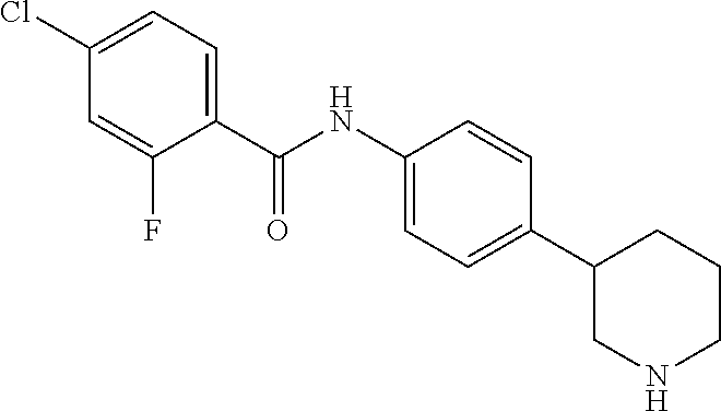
C1(NC(C2=CC=C(Cl)C=C2F)=O)=CC=C(C2CNCCC2)C=C1
